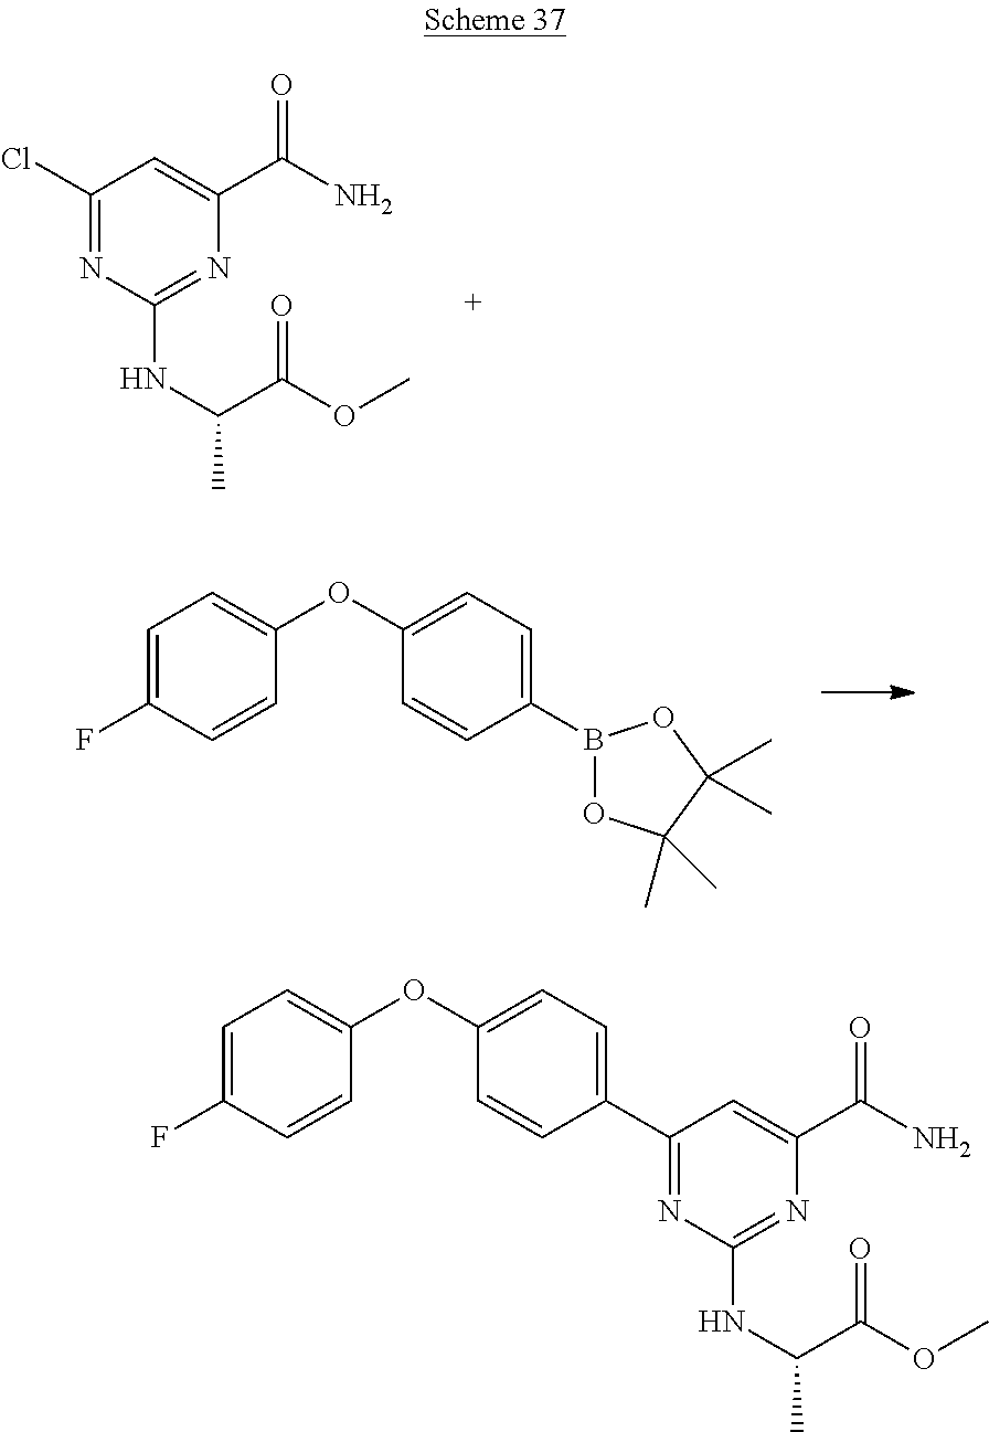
C1(Cl)=NC(NC(C)C(OC)=O)=NC(C(N)=O)=C1.C1=C(F)C=CC(OC2=CC=C(B3OC(C)(C)C(C)(C)O3)C=C2)=C1.C1(C2=CC=C(OC3=CC=C(F)C=C3)C=C2)=NC(NC(C(OC)=O)C)=NC(C(N)=O)=C1
